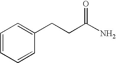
C1=CC=CC(CCC(N)=O)=C1
